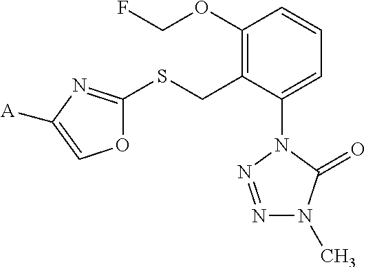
C1(OCF)=C(CSC2=NC([A])=CO2)C(N2N=NN(C)C2=O)=CC=C1
